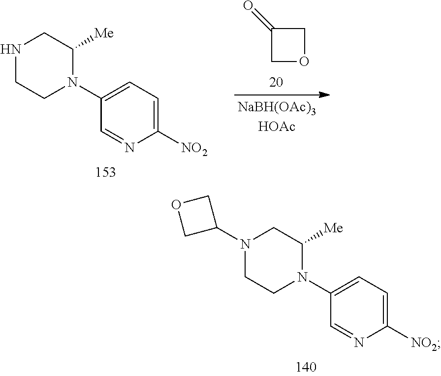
N1CCN(C2=CC=C([NO2])N=C2)C([Me])C1.C1(=O)COC1.N1(C2COC2)CCN(C2=CC=C([NO2])N=C2)C([Me])C1
